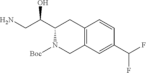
C12=C(C=C(C(F)F)C=C1)CN([Boc])C(C(CN)O)C2
